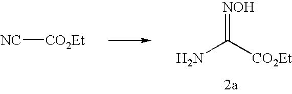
[NC][CO2Et].NC(=[NOH])[CO2Et]
